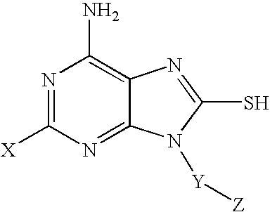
N1=C([X])N=C2C(=C1N)N=C(S)N2[Y][Z]
